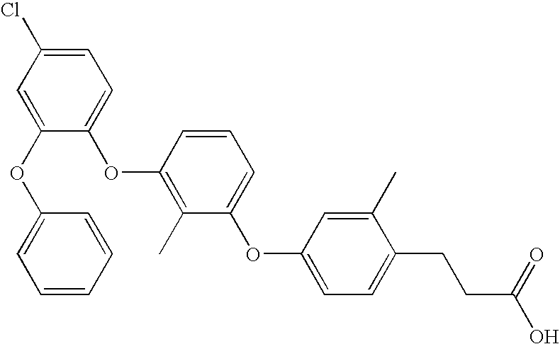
C1(OC2=CC=CC=C2)=CC(Cl)=CC=C1OC1=C(C)C(OC2=CC=C(CCC(=O)O)C(C)=C2)=CC=C1
